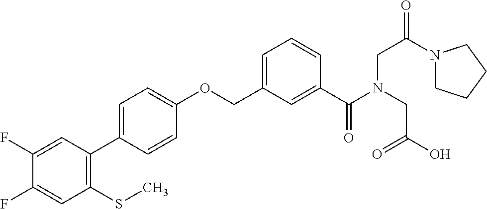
C1(F)=CC(C2=CC=C(OCC3=CC=CC(C(N(CC(O)=O)CC(=O)N4CCCC4)=O)=C3)C=C2)=C(SC)C=C1F
